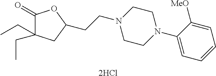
C1(=O)C(CC)(CC)CC(CCN2CCN(C3=CC=CC=C3[MeO])CC2)O1.[2HCl]
